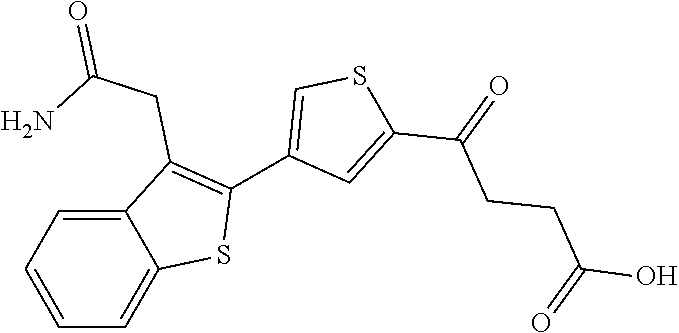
C12=CC=CC=C1SC(C1=CSC(C(=O)CCC(=O)O)=C1)=C2CC(N)=O
